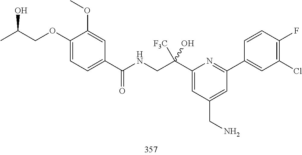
C1(Cl)=C(F)C=CC(C2=NC(C(CNC(C3=CC=C(OCC(C)O)C(OC)=C3)=O)([F3C])O)=CC(CN)=C2)=C1
